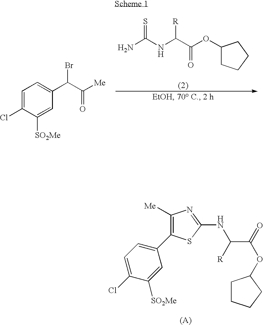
C1([Me])=C(C2=CC=C(Cl)C([SO2Me])=C2)SC(NC(C(=O)OC2CCCC2)[R])=N1.NC(NC([R])C(=O)OC1CCCC1)=S.C1=C(Cl)C([SO2Me])=CC(C(C([Me])=O)Br)=C1
